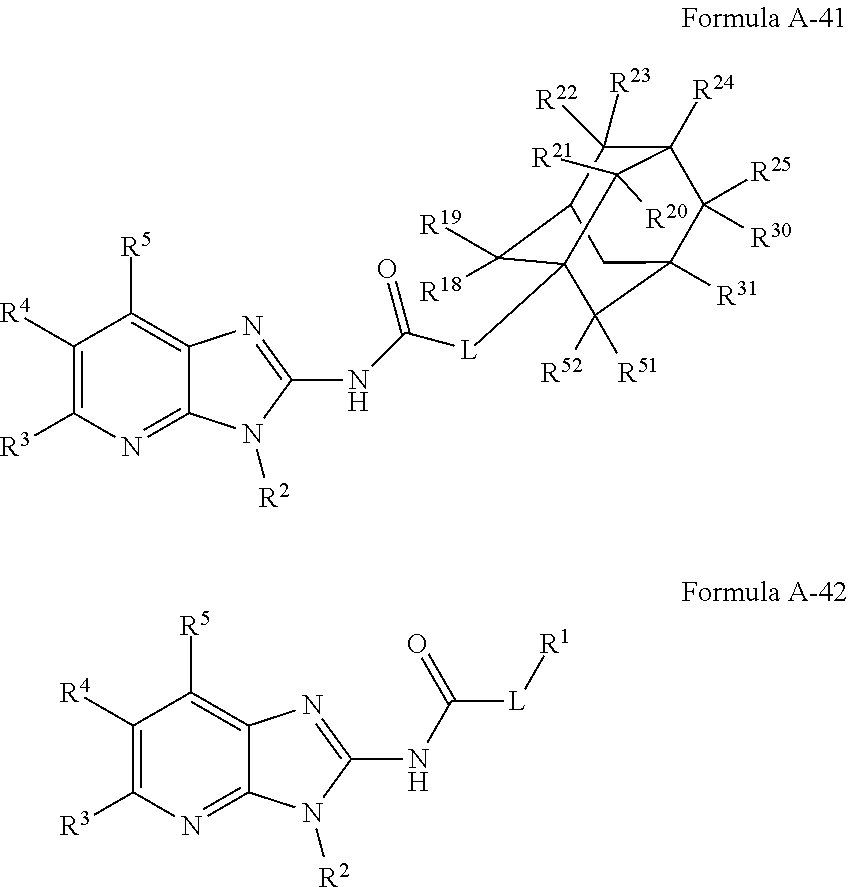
C(=O)([L]C12C([R18])([R19])C3C([R22])([R23])C([R24])(C([R25])([R30])C([R31])(C1([R52])[R51])C3)C2([R21])[R20])NC1=NC2=C([R5])C([R4])=C([R3])N=C2N1[R2].C1(NC([L][R1])=O)=NC2=C([R5])C([R4])=C([R3])N=C2N1[R2]
